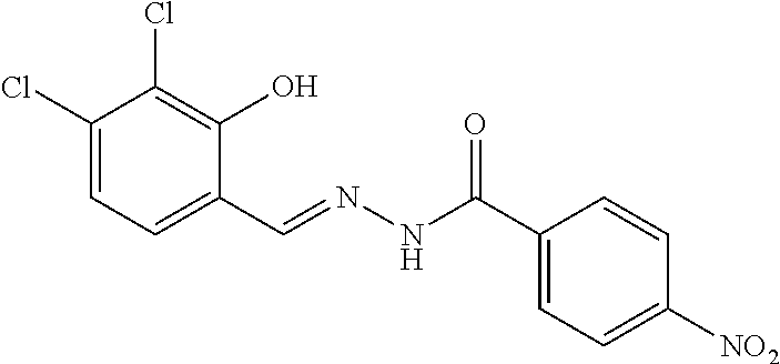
C1(Cl)=CC=C(C=NNC(C2=CC=C([NO2])C=C2)=O)C(O)=C1Cl
